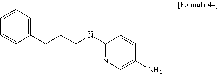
C1(CCCNC2=NC=C(N)C=C2)=CC=CC=C1
